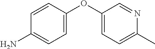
C1(OC2=CC=C(C)N=C2)=CC=C(N)C=C1
